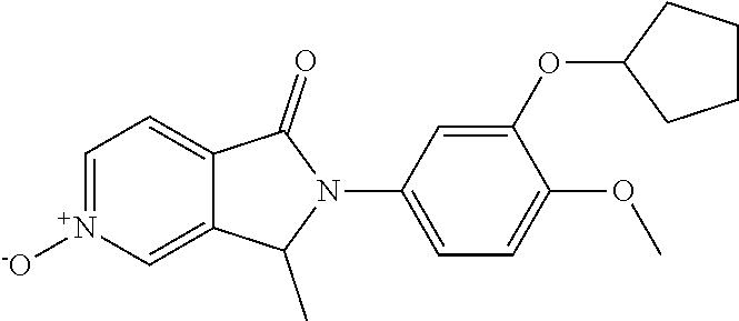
C1(OC2CCCC2)=CC(N2C(=O)C3=CC=N([-O])C=C3C2C)=CC=C1OC
